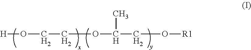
[H]OCCOC(CO[R1])C
